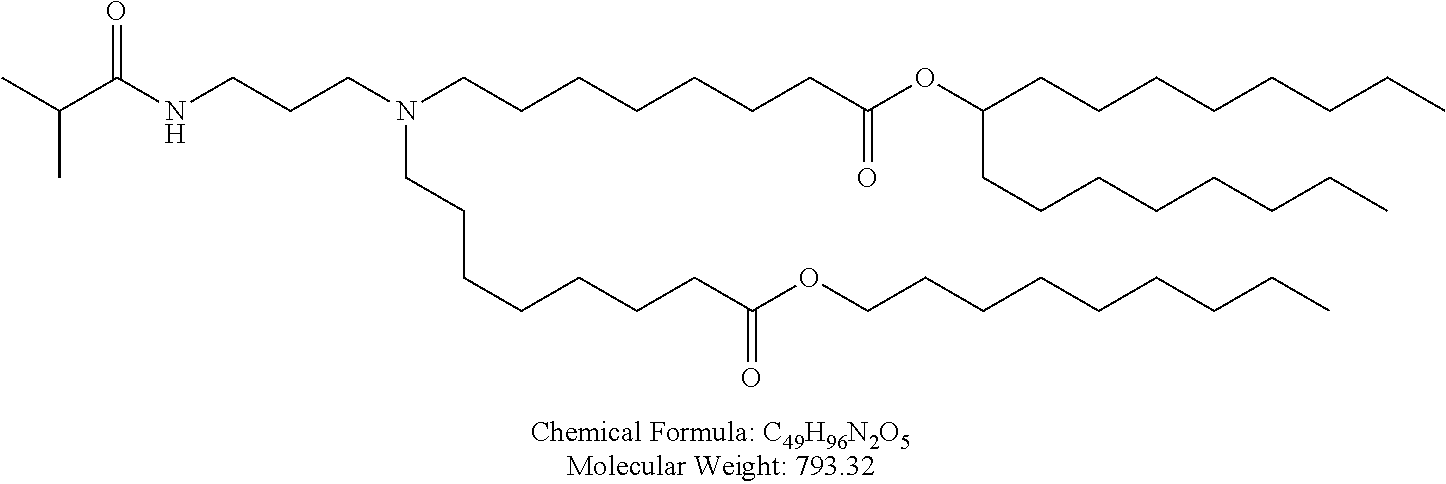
CC(C(NCCCN(CCCCCCCC(OC(CCCCCCCC)CCCCCCCC)=O)CCCCCCCC(OCCCCCCCCC)=O)=O)C
